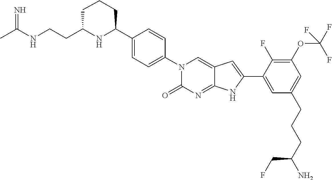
CC(NCCC1NC(C2=CC=C(N3C(=O)N=C4C(=C3)C=C(C3=CC(CCCC(N)CF)=CC(OC(F)(F)F)=C3F)N4)C=C2)CCC1)=N
